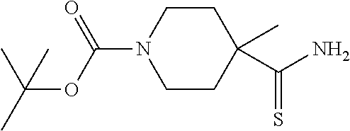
C1CC(C)(C(N)=S)CCN1C(OC(C)(C)C)=O
